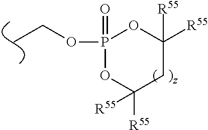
P1(=O)(OCC)OC([R55])([R55])CC([R55])([R55])O1
